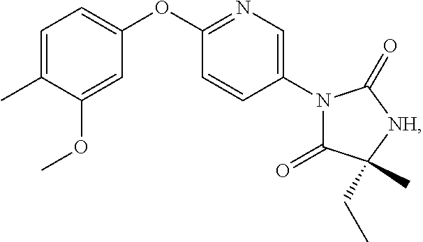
C1=C(C)C(OC)=CC(OC2=NC=C(N3C(=O)C(CC)(C)[NH]C3=O)C=C2)=C1
